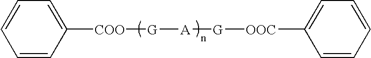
C1=CC([COO][G][A][G][OOC]C2=CC=CC=C2)=CC=C1
